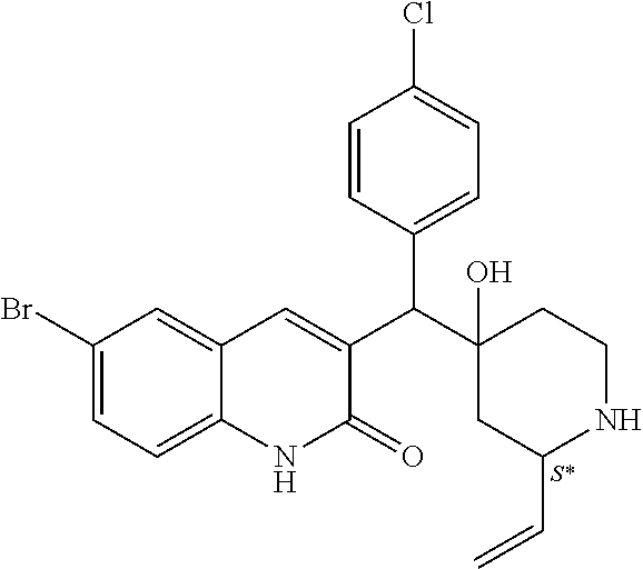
C1(Br)=CC=C2C(=C1)C=C(C(C1(O)CC(C=C)NCC1)C1=CC=C(Cl)C=C1)C(=O)N2.[S*]
